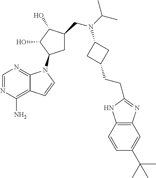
C1=NC(N)=C2C(=N1)N(C1CC(CN(C(C)C)C3CC(CCC4=NC5=C(C=CC(C(C)(C)C)=C5)N4)C3)C(O)C1O)C=C2
